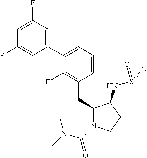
C1(CC2N(C(=O)N(C)C)CCC2NS(C)(=O)=O)=C(F)C(C2=CC(F)=CC(F)=C2)=CC=C1
